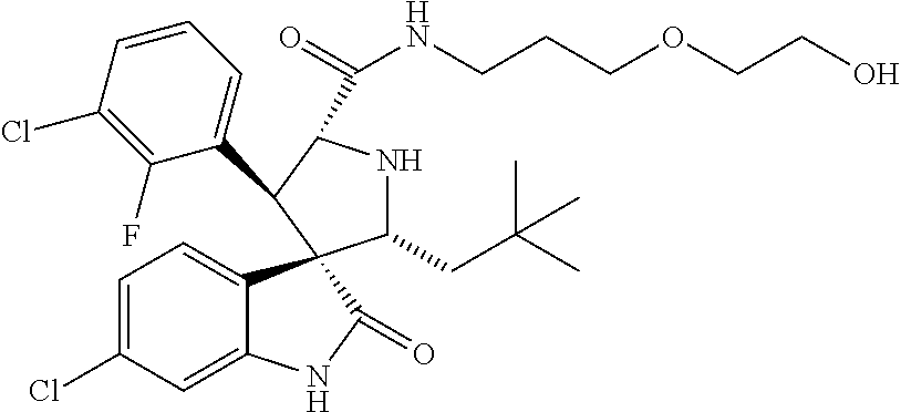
C1=C2C(=CC=C1Cl)C1(C(=O)N2)C(CC(C)(C)C)NC(C(=O)NCCCOCCO)C1C1=CC=CC(Cl)=C1F
